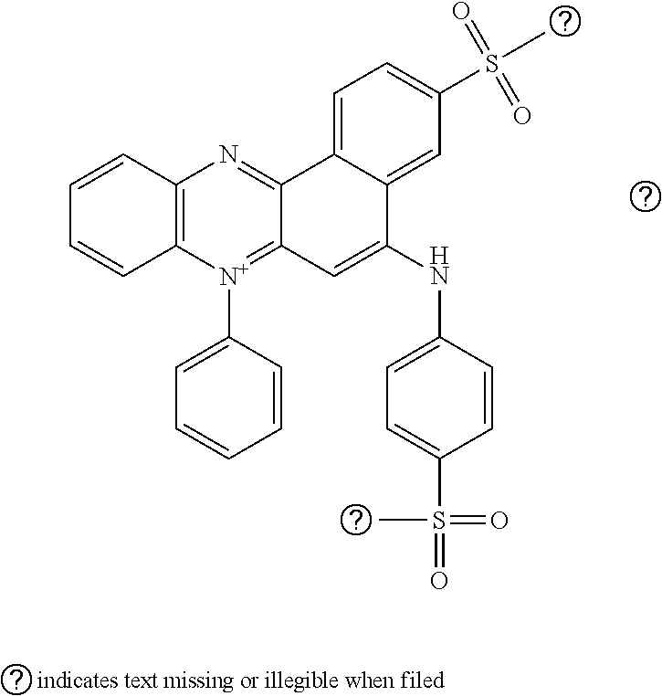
C1=CC([N+]2=C3C(=NC4=C2C=CC=C4)C2=CC=C(S(C)(=O)=O)C=C2C(NC2=CC=C(S(C)(=O)=O)C=C2)=C3)=CC=C1
